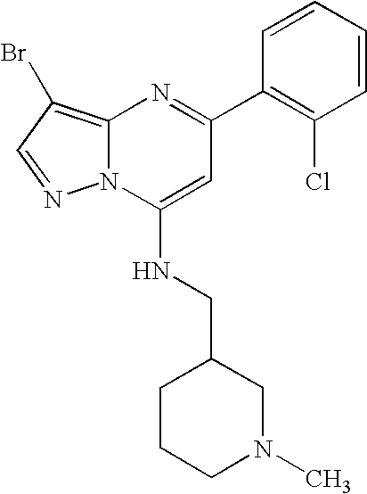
C1(C2=NC3=C(Br)C=NN3C(NCC3CCCN(C)C3)=C2)=C(Cl)C=CC=C1
